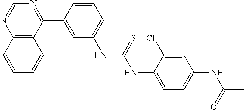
C12=C(C(C3=CC(NC(=S)NC4=CC=C(NC(C)=O)C=C4Cl)=CC=C3)=NC=N1)C=CC=C2
